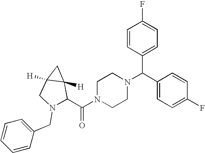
C(N1CCN(C(C2=CC=C(F)C=C2)C2=CC=C(F)C=C2)CC1)(=O)C1C2([H])C([H])(CN1CC1=CC=CC=C1)C2
